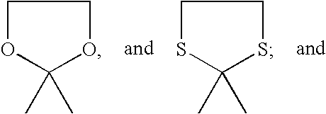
C1OC(C)(C)OC1.C1SC(C)(C)SC1
